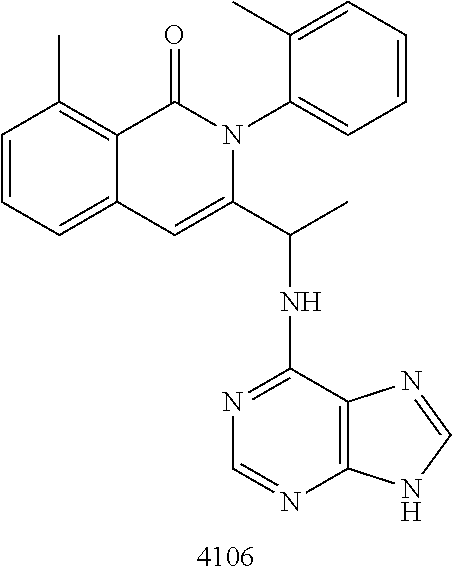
C1=CC=C2C(=C1C)C(=O)N(C1=CC=CC=C1C)C(C(C)NC1=NC=NC3=C1N=CN3)=C2
